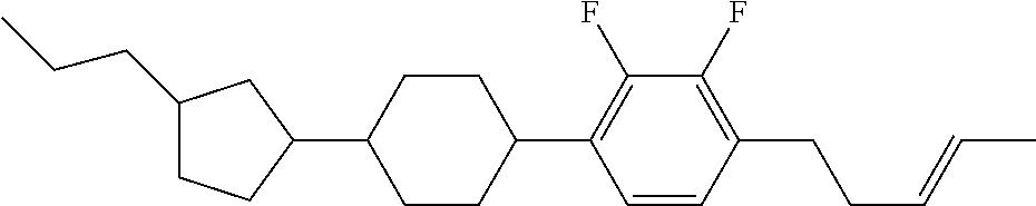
C1(CCC)CCC(C2CCC(C3=C(F)C(F)=C(CCC=CC)C=C3)CC2)C1
